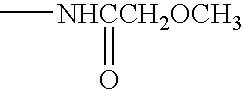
C[NHCCH2OCH3]=O
